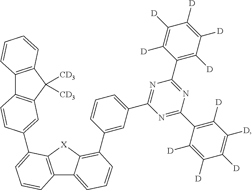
C12=C([X]C3=C(C4=CC(C5=NC(C6=C([D])C([D])=C([D])C([D])=C6[D])=NC(C6=C([D])C([D])=C([D])C([D])=C6[D])=N5)=CC=C4)C=CC=C13)C(C1=CC3=C(C4=C(C3([CD3])[CD3])C=CC=C4)C=C1)=CC=C2
